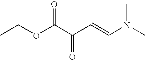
CCOC(C(C=CN(C)C)=O)=O
